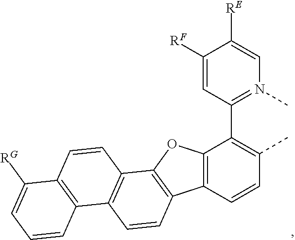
C1=CC2=C(C3=C1C1=C(C=C3)C([RG])=CC=C1)OC1=C2C=CC(C)=C1C1=N(C)C=C([RE])C([RF])=C1
